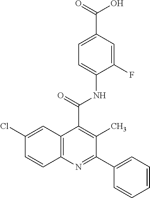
C1=C(C(=O)O)C=C(F)C(NC(=O)C2=C(C)C(C3=CC=CC=C3)=NC3=C2C=C(Cl)C=C3)=C1
